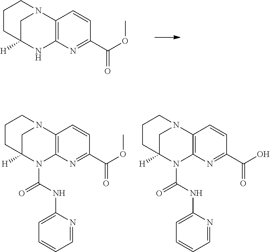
C12=C(N=C(C(OC)=O)C=C1)NC1([H])CN2CCC1.C12=C(N=C(C(OC)=O)C=C1)N(C(NC1=CC=CC=N1)=O)C1([H])CN2CCC1.C12=C(N=C(C(O)=O)C=C1)N(C(NC1=CC=CC=N1)=O)C1([H])CN2CCC1
